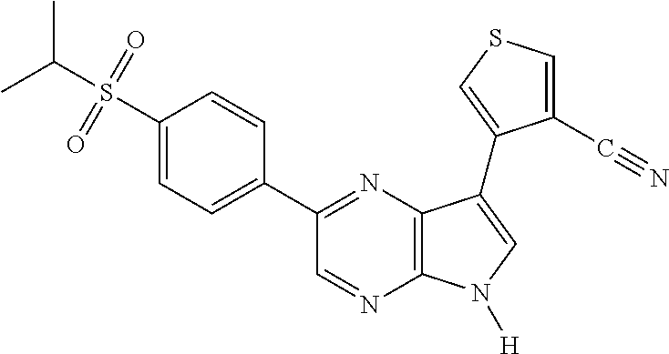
CC(S(=O)(=O)C1=CC=C(C2=NC3=C(N=C2)N([H])C=C3C2=CSC=C2C#N)C=C1)C
